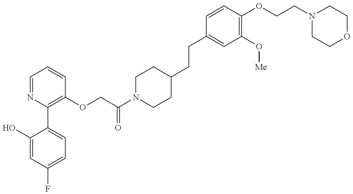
C1(O)=CC(F)=CC=C1C1=C(OCC(N2CCC(CCC3=CC(O[Me])=C(OCCN4CCOCC4)C=C3)CC2)=O)C=CC=N1
